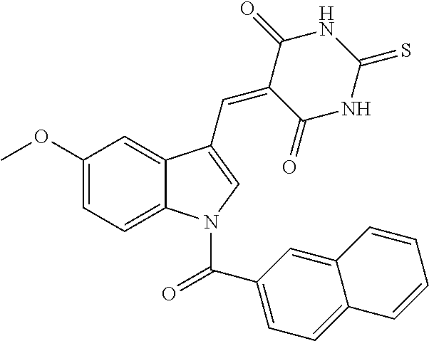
C1(OC)=CC=C2C(=C1)C(C=C1C(=O)NC(=S)NC1=O)=CN2C(C1=CC=C2C(=C1)C=CC=C2)=O
